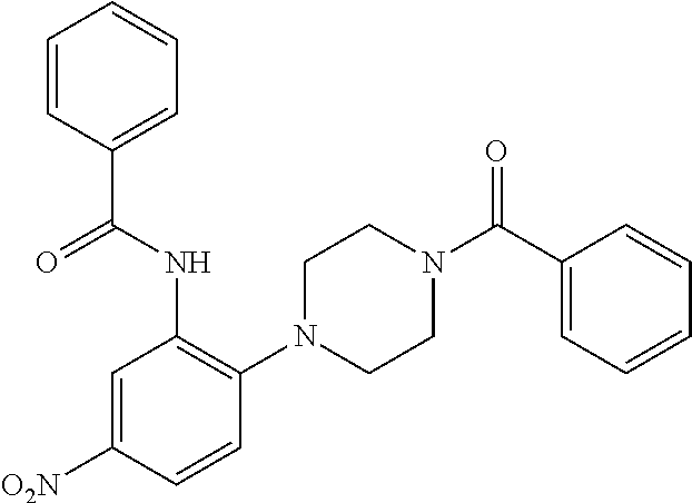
C1N(C2=C(NC(=O)C3=CC=CC=C3)C=C([O2N])C=C2)CCN(C(C2=CC=CC=C2)=O)C1
